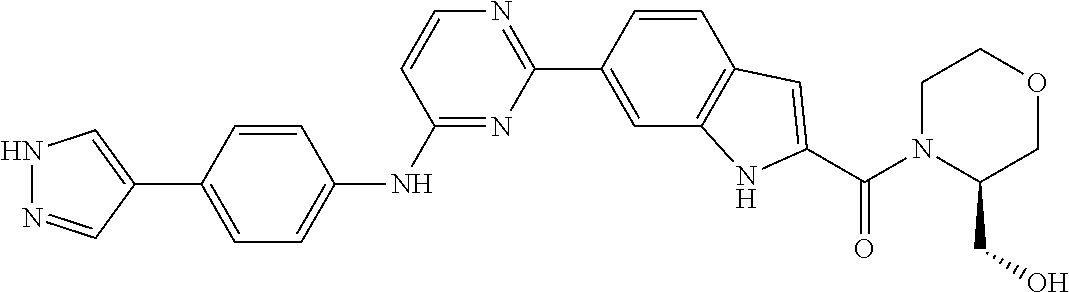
C1=C(C2=CNN=C2)C=CC(NC2=NC(C3=CC4=C(C=C3)C=C(C(N3C(CO)COCC3)=O)N4)=NC=C2)=C1
